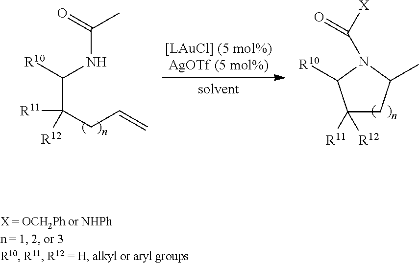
C1([R12])([R11])CC(C)N(C([X])=O)C1[R10].C(NC(C([R11])(CC=C)[R12])[R10])(=O)C
